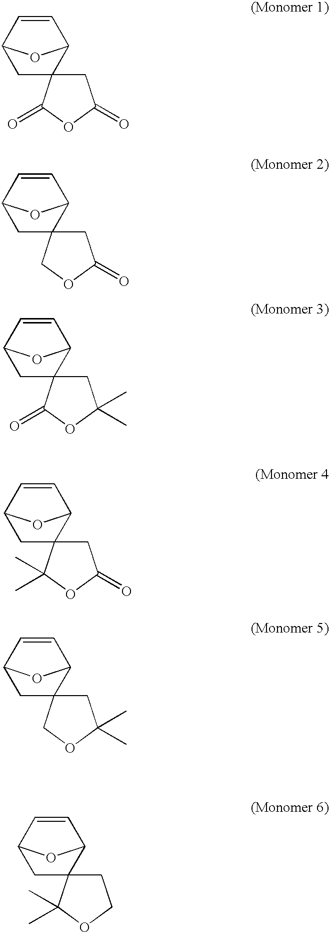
C1=CC2OC1CC21CC(=O)OC1.C1=CC2OC1CC21CC(C)(C)OC1=O.C1=CC2OC1CC21CC(=O)OC1=O.C1=CC2OC1CC21CC(=O)OC1(C)C.C1=CC2OC1CC21CC(C)(C)OC1.C1=CC2OC1CC21CCOC1(C)C
